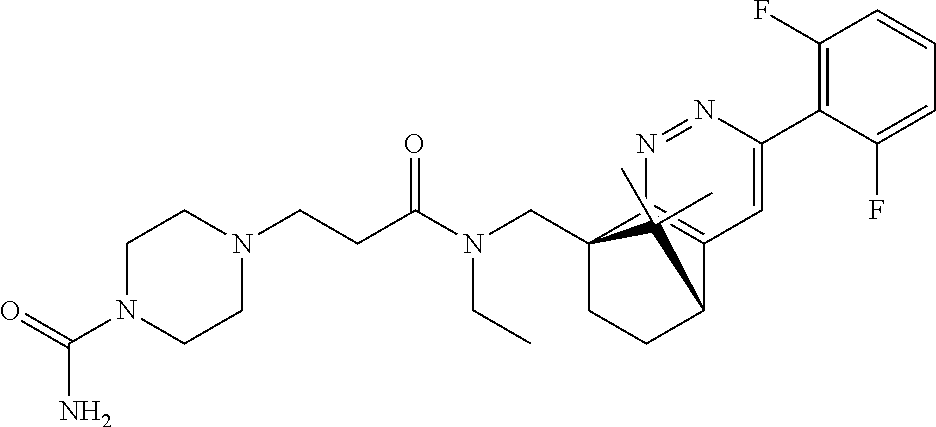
C12(CN(C(CCN3CCN(C(=O)N)CC3)=O)CC)CCC(C3=C1N=NC(C1=C(F)C=CC=C1F)=C3)C2(C)C
